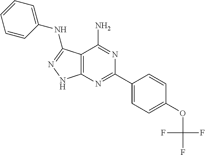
C1(C2=NC3=C(C(N)=N2)C(NC2=CC=CC=C2)=NN3)=CC=C(OC(F)(F)F)C=C1
